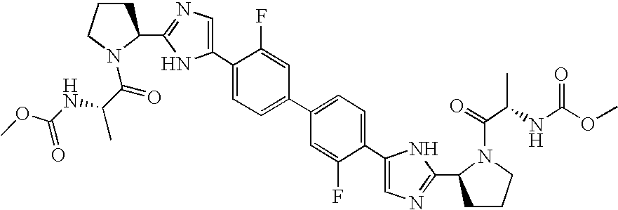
C1(C2=CN=C(C3CCCN3C(C(NC(OC)=O)C)=O)N2)=CC=C(C2=CC=C(C3=CN=C(C4CCCN4C(=O)C(C)NC(OC)=O)N3)C(F)=C2)C=C1F
